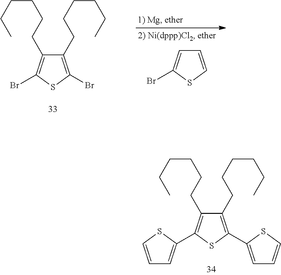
C1(CCCCCC)=C(Br)SC(Br)=C1CCCCCC.C1=CSC(Br)=C1.C1(CCCCCC)=C(C2=CC=CS2)SC(C2=CC=CS2)=C1CCCCCC
